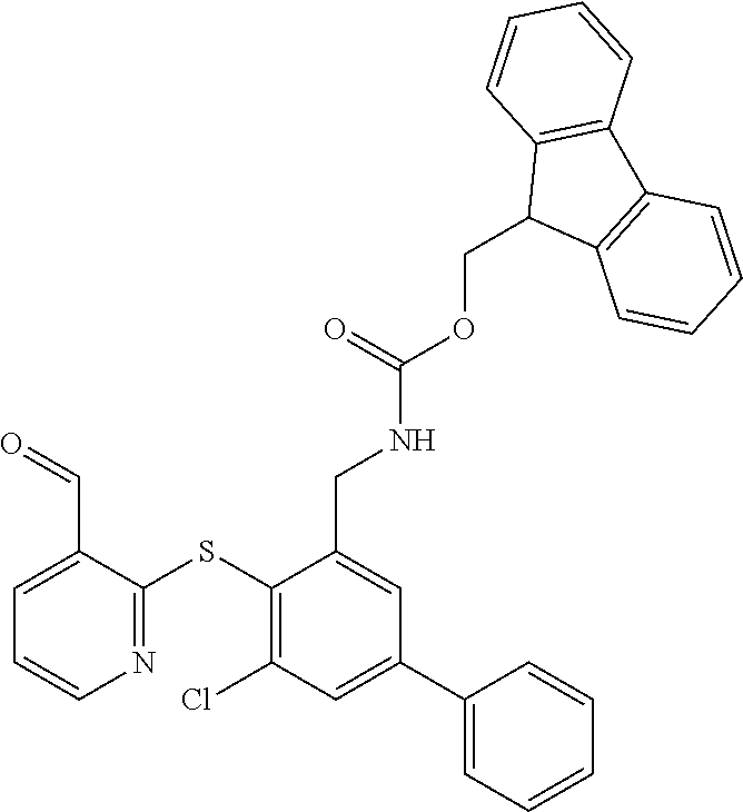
C1(SC2=NC=CC=C2C=O)=C(Cl)C=C(C2=CC=CC=C2)C=C1CNC(OCC1C2=C(C3=C1C=CC=C3)C=CC=C2)=O
